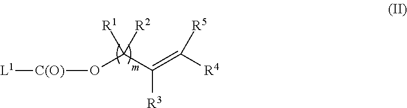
[C(O)](OC(C(=C([R4])[R5])[R3])([R2])[R1])[L1]
